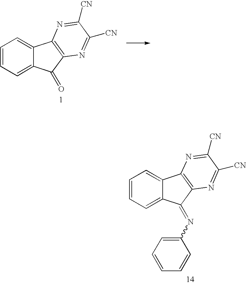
C1=CC=C2C(=C1)C1=C(C2=O)N=C([CN])C([CN])=N1.C1=CC=C2C(=C1)C1=C(C2=NC2=CC=CC=C2)N=C([CN])C([CN])=N1
